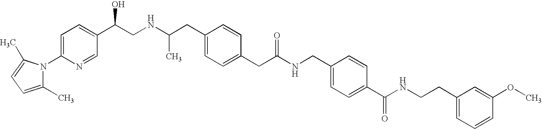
N1(C2=CC=C(C(CNC(CC3=CC=C(CC([N H]CC4=CC=C(C(NCCC5=CC=CC(OC)=C5)=O)C=C4)=O)C=C3)C)O)C=N2)C(C)=CC=C1C
